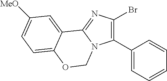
C1(C2=CC=CC=C2)=C(Br)N=C2N1COC1=CC=C([MeO])C=C21
